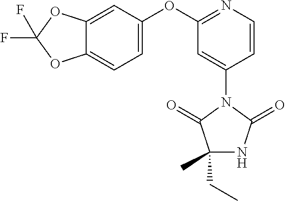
C1(CC)(C)NC(=O)N(C2=CC(OC3=CC=C4C(=C3)OC(F)(F)O4)=NC=C2)C1=O
